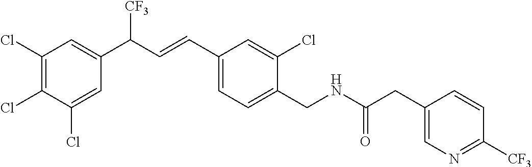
C1(Cl)=C(Cl)C(Cl)=CC(C(C=CC2=CC=C(CNC(CC3=CN=C([CF3])C=C3)=O)C(Cl)=C2)[CF3])=C1
